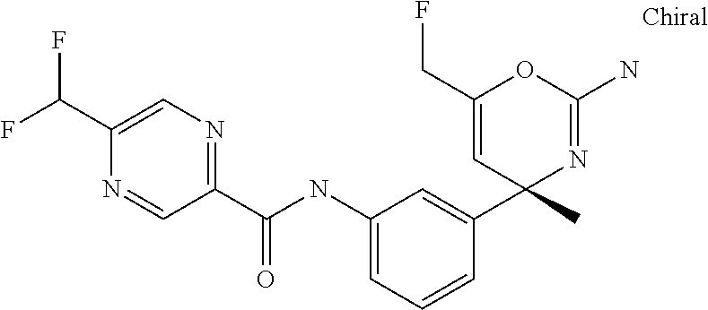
C1=C(C(F)F)N=CC(C(NC2=CC=CC(C3(C)N=C(N)OC(CF)=C3)=C2)=O)=N1
